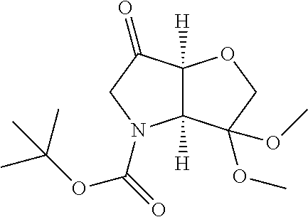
C12([H])C([H])(C(OC)(OC)CO1)N(C(=O)OC(C)(C)C)CC2=O
